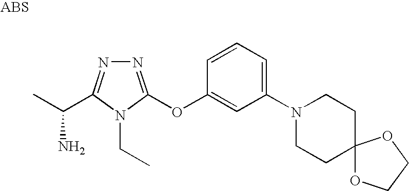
N1=C(OC2=CC(N3CCC4(CC3)OCCO4)=CC=C2)N(CC)C(C(C)N)=N1
